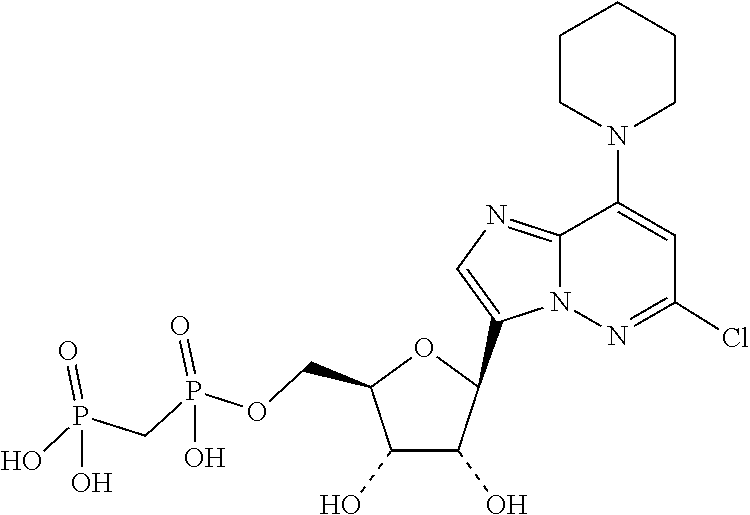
C1(C2C(O)C(O)C(COP(=O)(O)CP(=O)(O)O)O2)=CN=C2C(N3CCCCC3)=CC(Cl)=NN12
